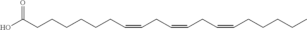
C(CCCCCCC=CCC=CCC=CCCCCC)(O)=O
